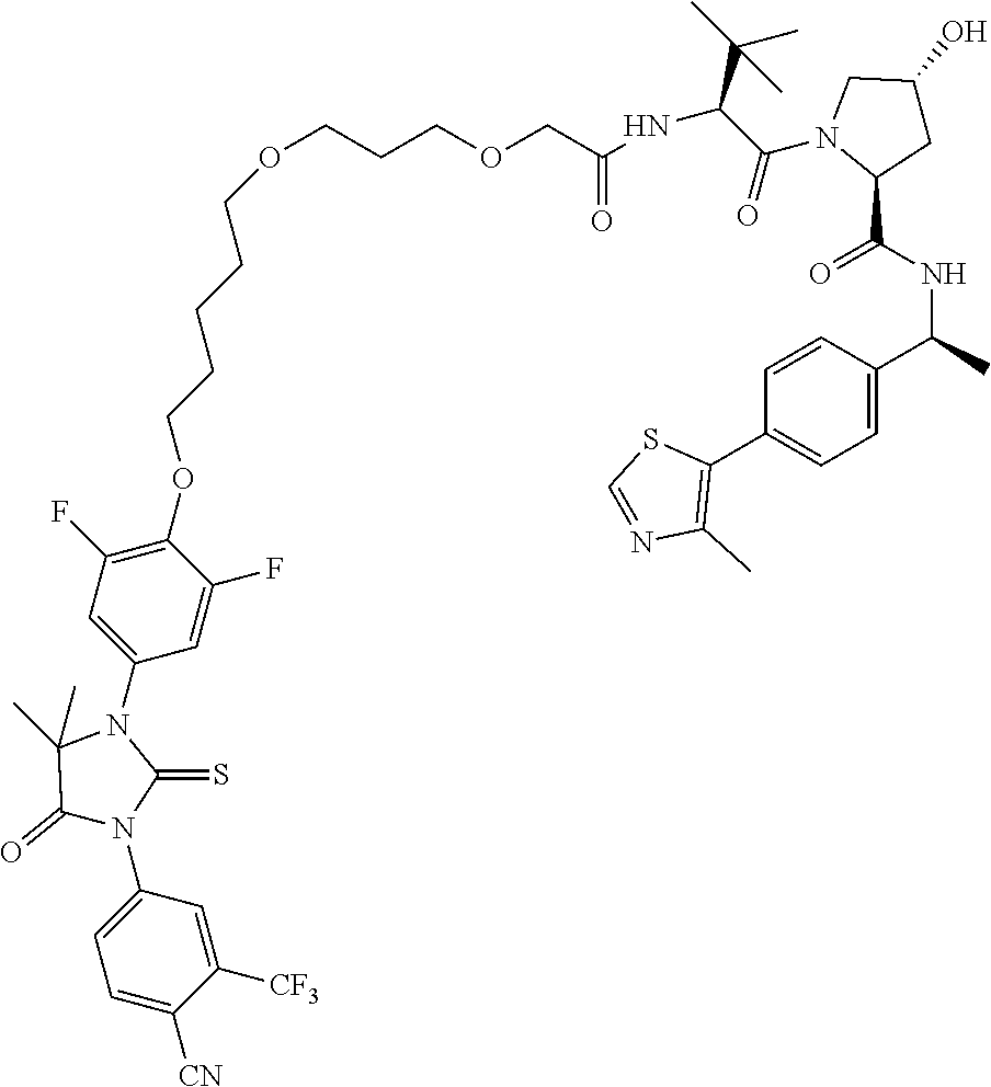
O(CCCOCC(NC(C(C)(C)C)C(=O)N1C(C(NC(C2=CC=C(C3=C(C)N=CS3)C=C2)C)=O)CC(O)C1)=O)CCCCCOC1=C(F)C=C(N2C(C)(C)C(=O)N(C3=CC=C([CN])C([CF3])=C3)C2=S)C=C1F
